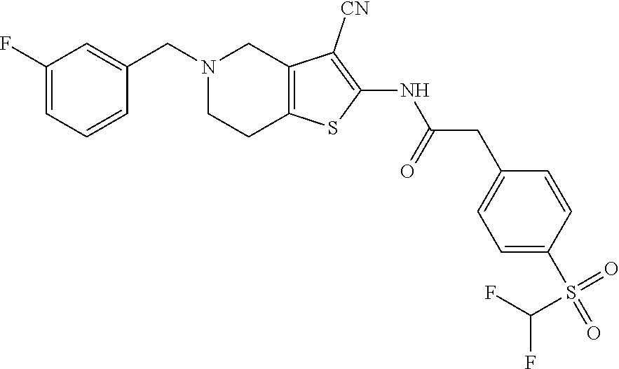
C1(F)=CC=CC(CN2CCC3=C(C2)C([CN])=C(NC(CC2=CC=C(S(=O)(=O)C(F)F)C=C2)=O)S3)=C1
